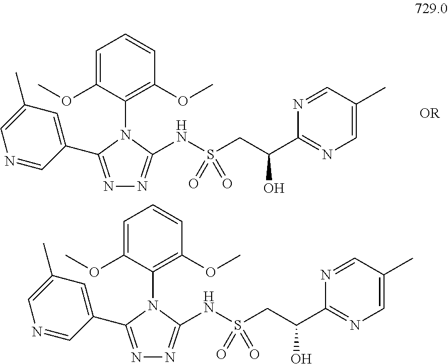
N1=CC(C)=CN=C1C(CS(NC1=NN=C(C2=CC(C)=CN=C2)N1C1=C(OC)C=CC=C1OC)(=O)=O)O.N1=CC(C)=CN=C1C(CS(NC1=NN=C(C2=CC(C)=CN=C2)N1C1=C(OC)C=CC=C1OC)(=O)=O)O
